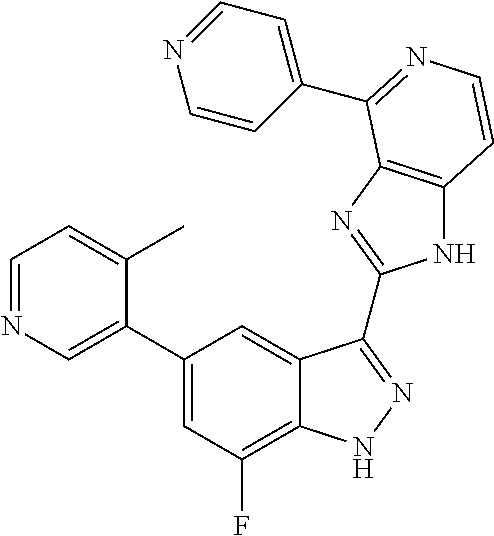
C1(C2=CN=CC=C2C)=CC(F)=C2C(=C1)C(C1=NC3=C(N1)C=CN=C3C1=CC=NC=C1)=NN2
